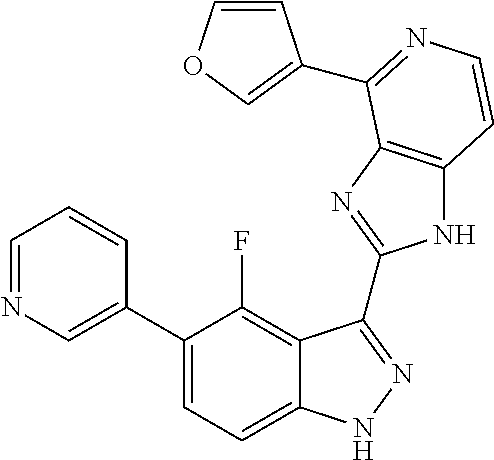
C1=C(C2=CC=C3C(=C2F)C(C2=NC4=C(N2)C=CN=C4C2=COC=C2)=NN3)C=CC=N1
